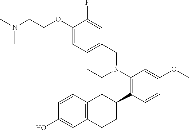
C(COC1=CC=C(CN(C2=C(C3CC4=C(CC3)C=C(O)C=C4)C=CC(OC)=C2)CC)C=C1F)N(C)C
